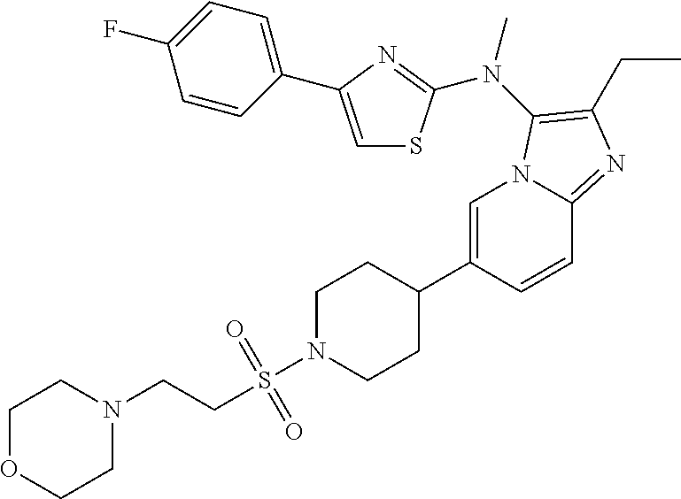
C1=C(C2CCN(S(CCN3CCOCC3)(=O)=O)CC2)C=CC2=NC(CC)=C(N(C)C3=NC(C4=CC=C(F)C=C4)=CS3)N12
